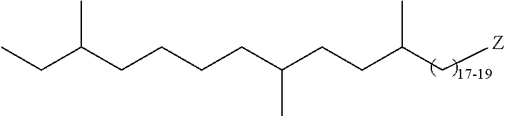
C(CCCC(CCC(C[Z])C)C)C(CC)C
